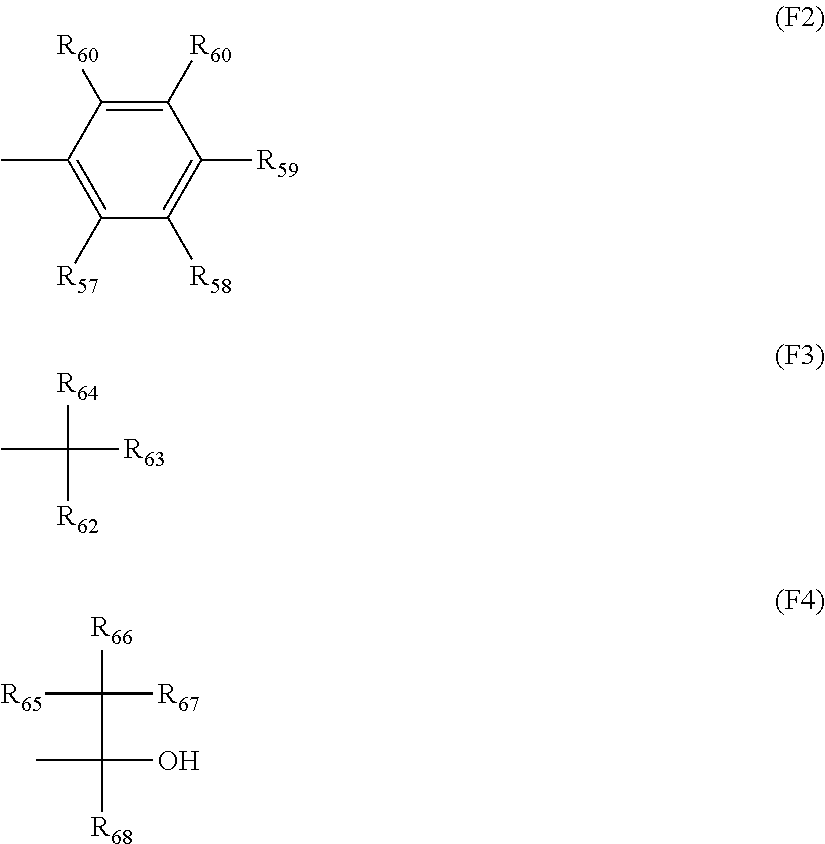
C1([R59])=C([R58])C([R57])=C(C)C([R60])=C1[R60].CC([R63])([R64])[R62].[R65]C([R67])([R66])C([R68])(O)C
